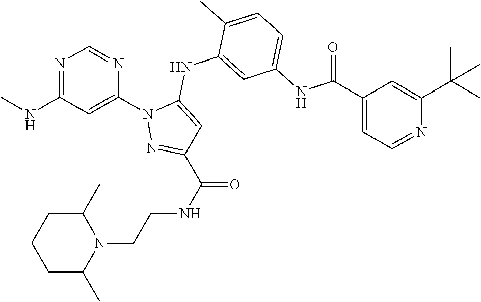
N1=C(NC)C=C(N2N=C(C(NCCN3C(C)CCCC3C)=O)C=C2NC2=CC(NC(C3=CC=NC(C(C)(C)C)=C3)=O)=CC=C2C)N=C1
